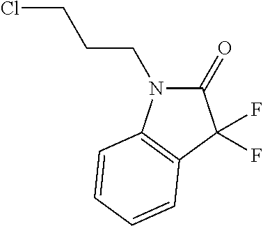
C1(=O)N(CCCCl)C2=C(C1(F)F)C=CC=C2
